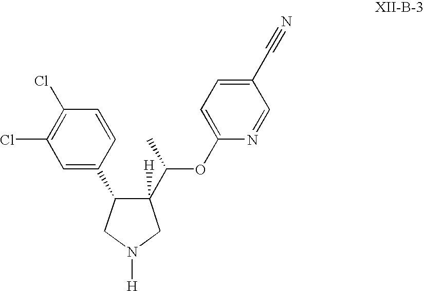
C1(C2C([H])(C(C)OC3=CC=C(C#N)C=N3)CN([H])C2)=CC(Cl)=C(Cl)C=C1
